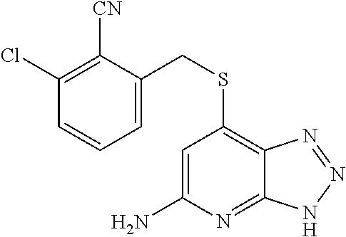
ClC1=C([CN])C(CSC2=C3C(=NC(N)=C2)NN=N3)=CC=C1
